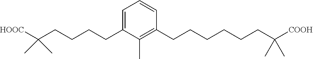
C1=CC(CCCCCCC(C)(C)[COOH])=C(C)C(CCCCC(C)(C)[HOOC])=C1
